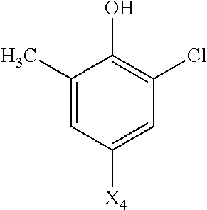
C1(C)=CC([X4])=CC(Cl)=C1O
